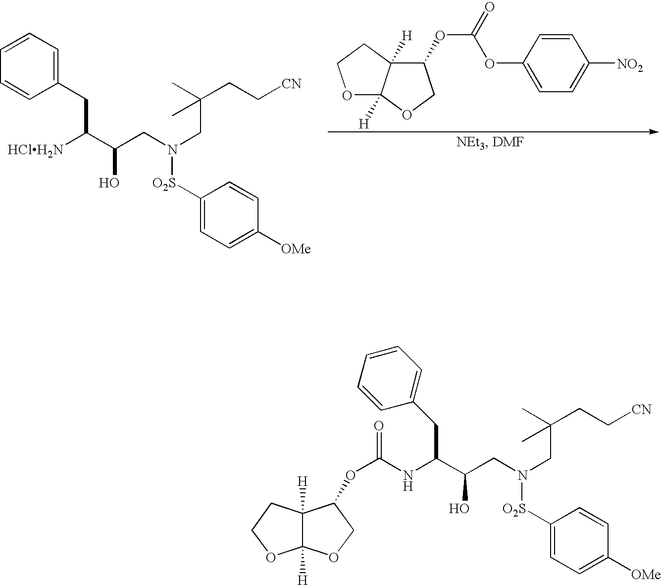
O1C2([H])C([H])(CC1)C(OC(=O)OC1=CC=C([NO2])C=C1)CO2.[HClH2N]C(C(CN([O2S]C1=CC=C([OMe])C=C1)CC(CC[CN])(C)C)O)CC1=CC=CC=C1.C12([H])C([H])(CCO1)C(OC(NC(C(CN([O2S]C1=CC=C([OMe])C=C1)CC(CC[CN])(C)C)O)CC1=CC=CC=C1)=O)CO2
